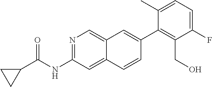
N1=C(NC(=O)C2CC2)C=C2C(=C1)C=C(C1=C(CO)C(F)=CC=C1C)C=C2
